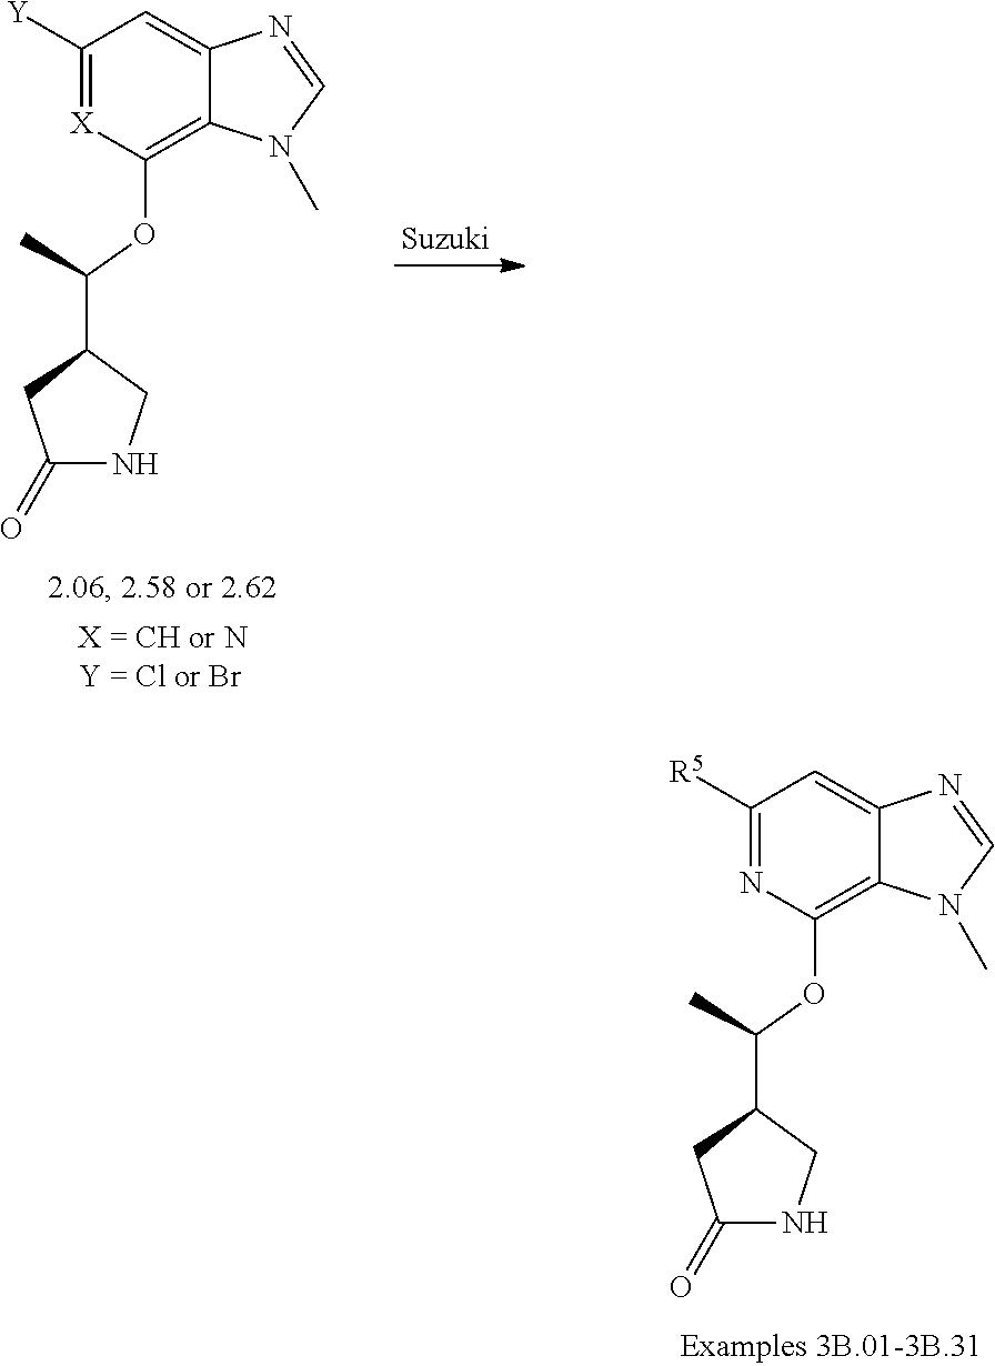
C1([Y])=[X]C(OC(C2CNC(=O)C2)C)=C2C(=C1)N=CN2C.C1([R5])=NC(OC(C2CNC(=O)C2)C)=C2C(=C1)N=CN2C
